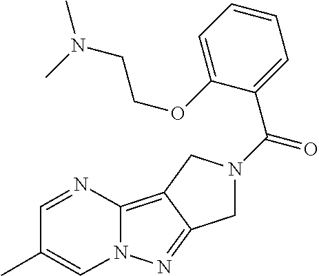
C12=C3C(=NN1C=C(C)C=N2)CN(C(C1=CC=CC=C1OCCN(C)C)=O)C3
